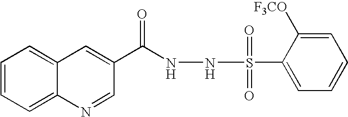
C1=CC=C2C(=C1)C=C(C(=O)NNS(C1=CC=CC=C1[F3CO])(=O)=O)C=N2
